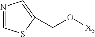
N1=CSC(CO[X5])=C1
